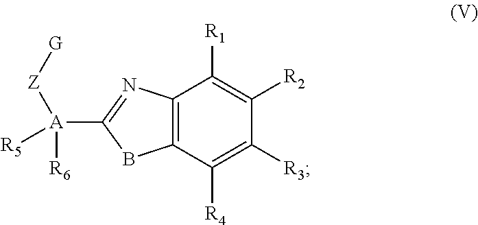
C12=C(C([R4])=C([R3])C([R2])=C1[R1])BC([A]([R6])([R5])[Z][G])=N2
